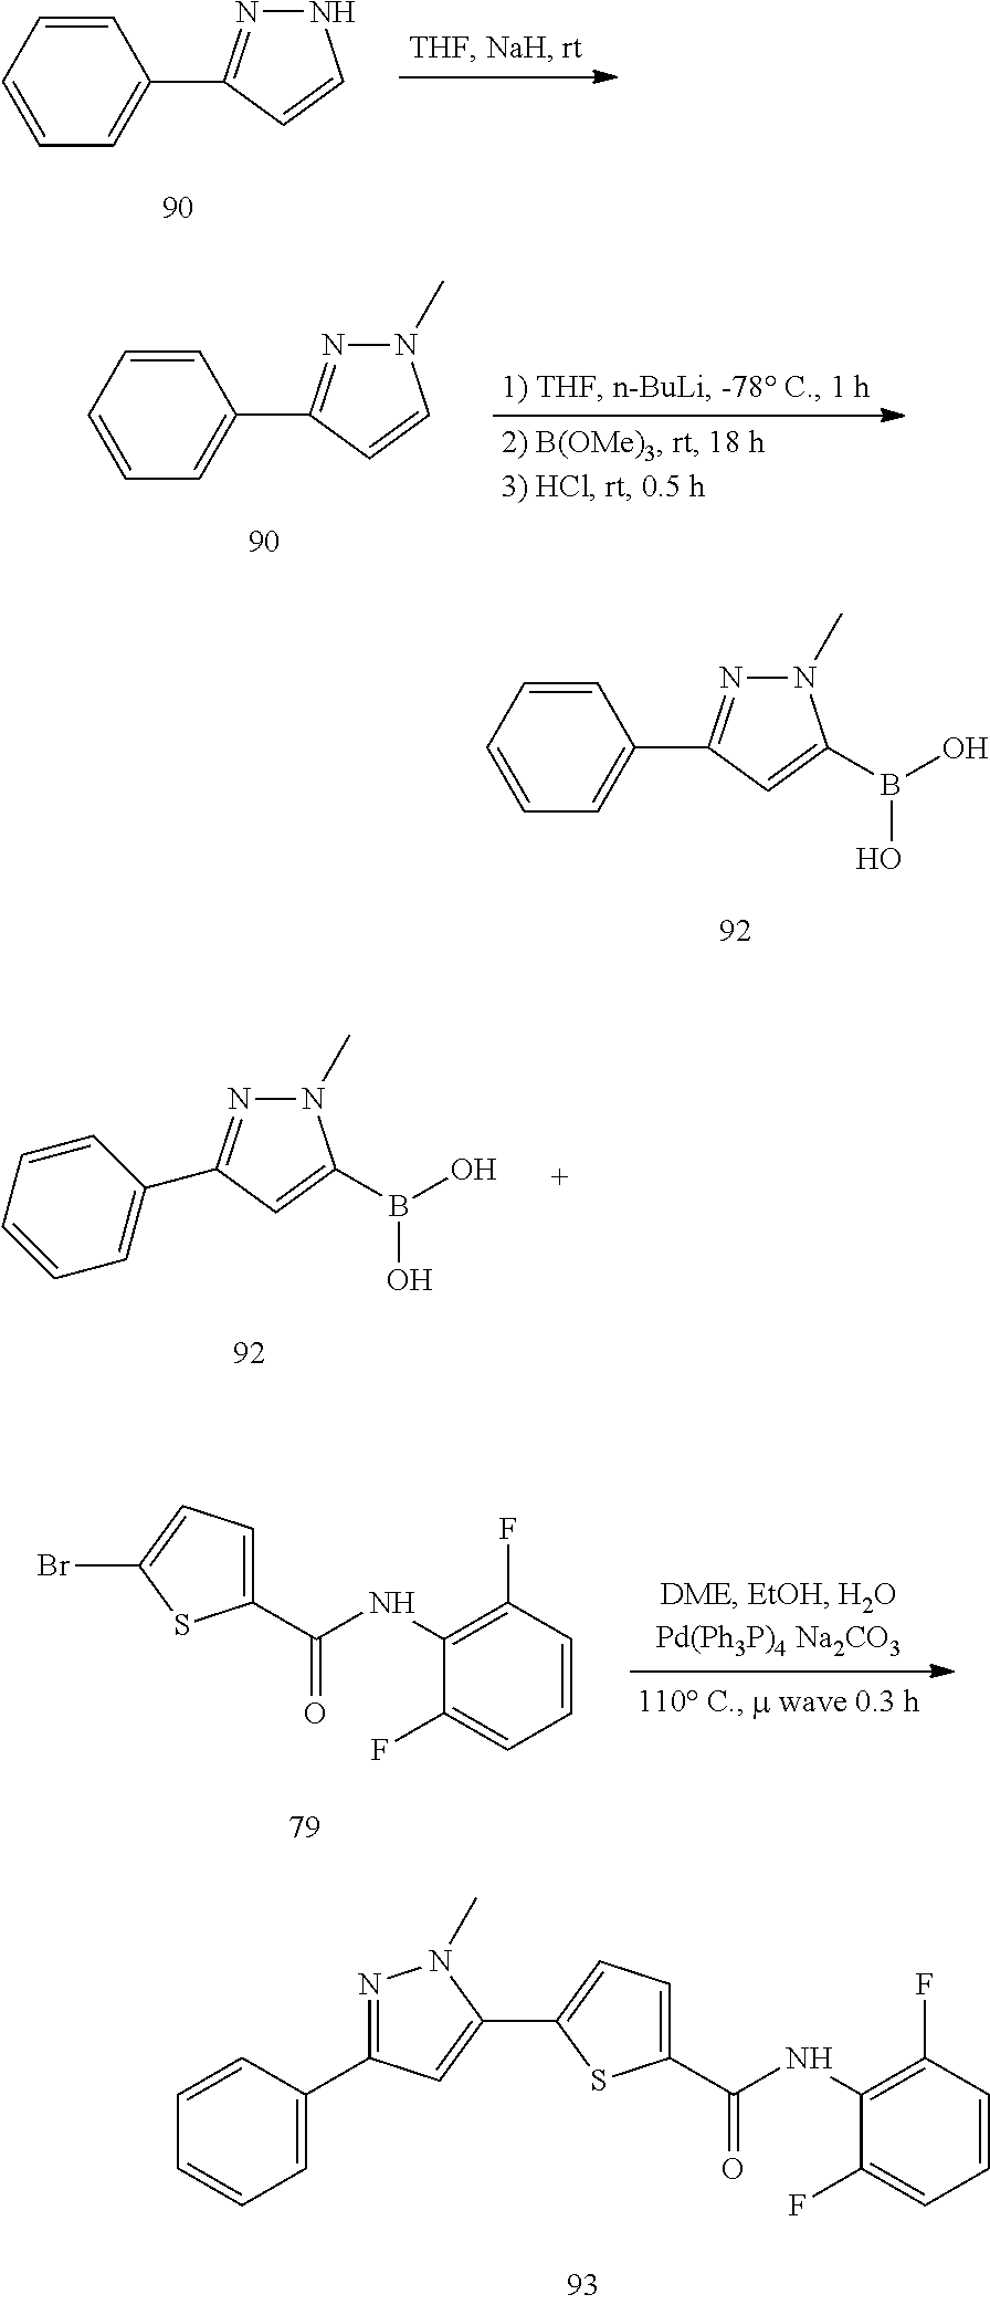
C1=CC=CC=C1C1=NNC=C1.C1=CC=CC=C1C1=NN(C)C=C1.C1=CC=CC=C1C1=NN(C)C(B(O)O)=C1.C1(C2=NN(C)C(B(O)O)=C2)=CC=CC=C1.C(NC1=C(F)C=CC=C1F)(=O)C1=CC=C(Br)S1.C(NC1=C(F)C=CC=C1F)(=O)C1=CC=C(C2=CC(C3=CC=CC=C3)=NN2C)S1
